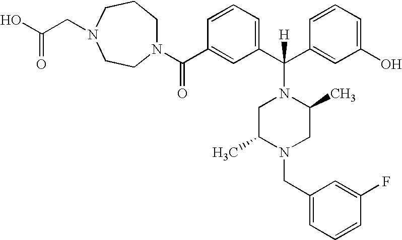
N1(C(C2=CC(C(C3=CC(O)=CC=C3)(N3CC(C)N(CC4=CC=CC(F)=C4)CC3C)[H])=CC=C2)=O)CCCN(CC(O)=O)CC1
